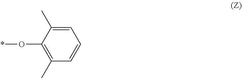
*OC1=C(C)C=CC=C1C
